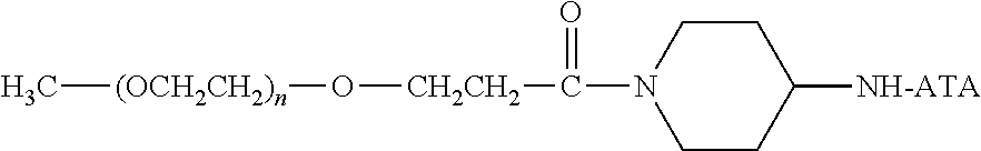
[(OCH2CH2)n](C)O[CH2CH2]C(N1CCC([NH-ATA])CC1)=O
